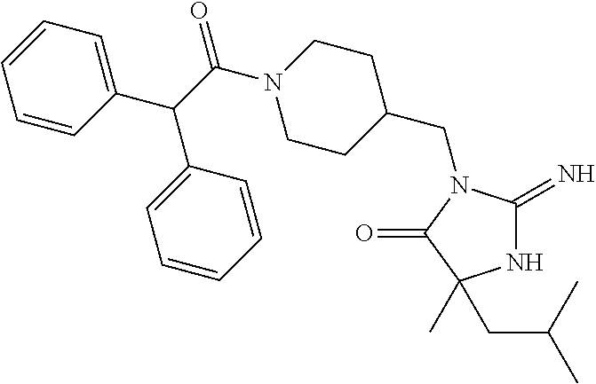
N1C(=N)N(CC2CCN(C(C(C3=CC=CC=C3)C3=CC=CC=C3)=O)CC2)C(=O)C1(CC(C)C)C
